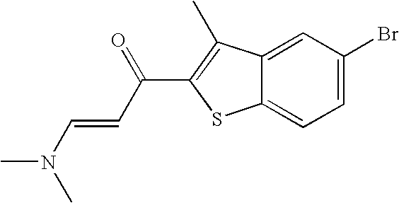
C12=CC=C(Br)C=C1C(C)=C(C(=O)C=CN(C)C)S2
